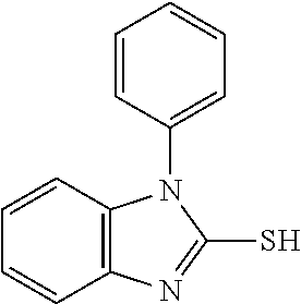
C1=CC(N2C3=C(C=CC=C3)N=C2S)=CC=C1
